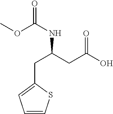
C1(CC(NC(=O)OC)CC(O)=O)=CC=CS1
